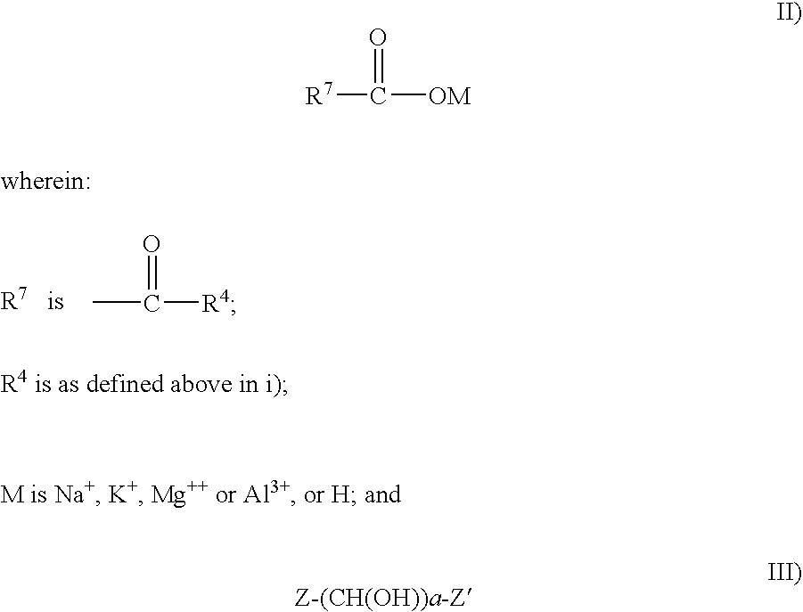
CC([R4])=O.[R7]C([OM])=O
